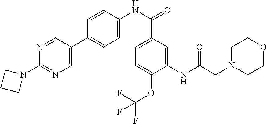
C1(NC(CN2CCOCC2)=O)=CC(C(NC2=CC=C(C3=CN=C(N4CCC4)N=C3)C=C2)=O)=CC=C1OC(F)(F)F
